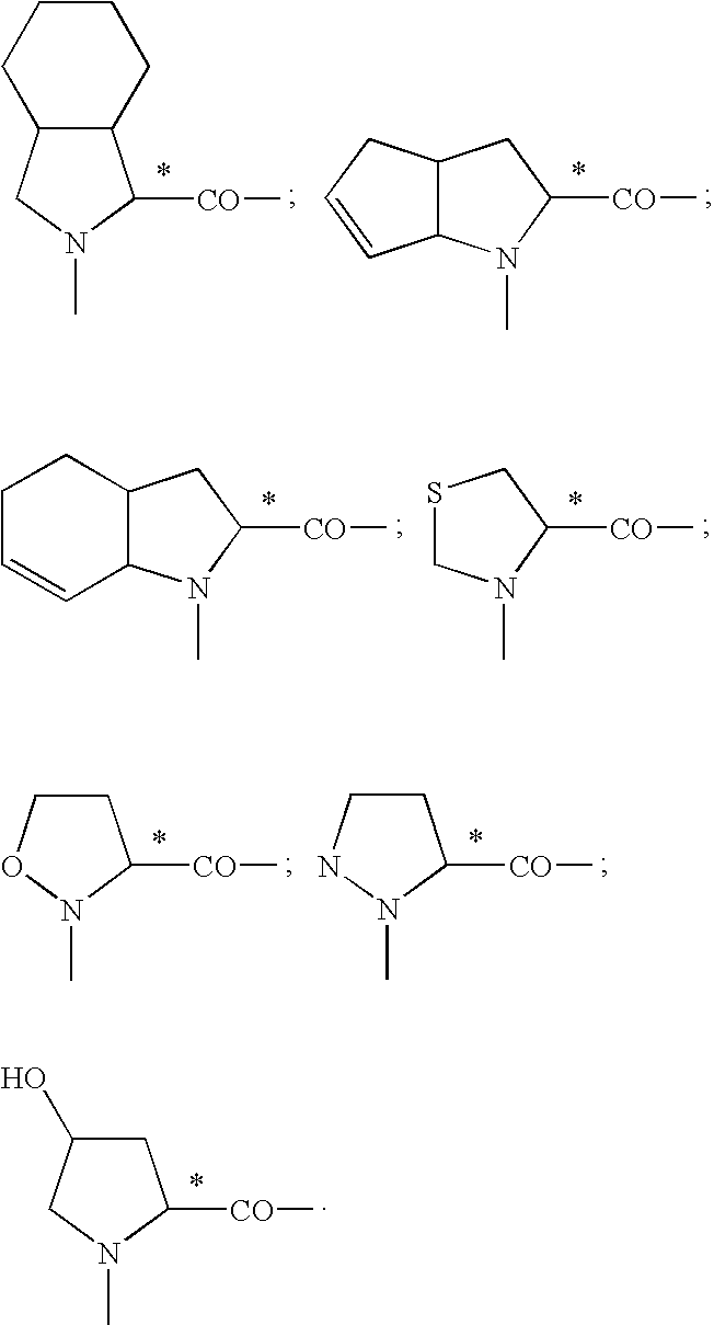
C12C(CN(C)C1[CO]C)CCCC2.C12C(N(C)C([CO]C)C1)C=CC2.C12C(N(C)C([CO]C)C1)C=CCC2.S1CN(C)C([CO]C)C1.C1C(O)CN(C)C1[CO]C.C1CON(C)C1[CO]C.C1CNN(C)C1[CO]C
